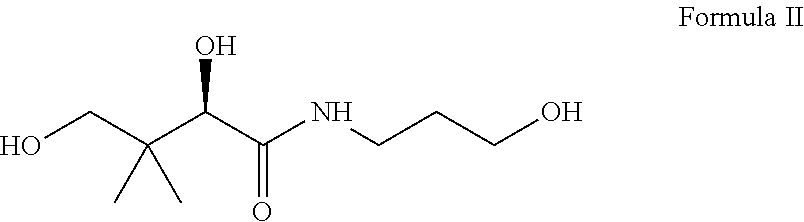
OCC(C(C(NCCCO)=O)O)(C)C
